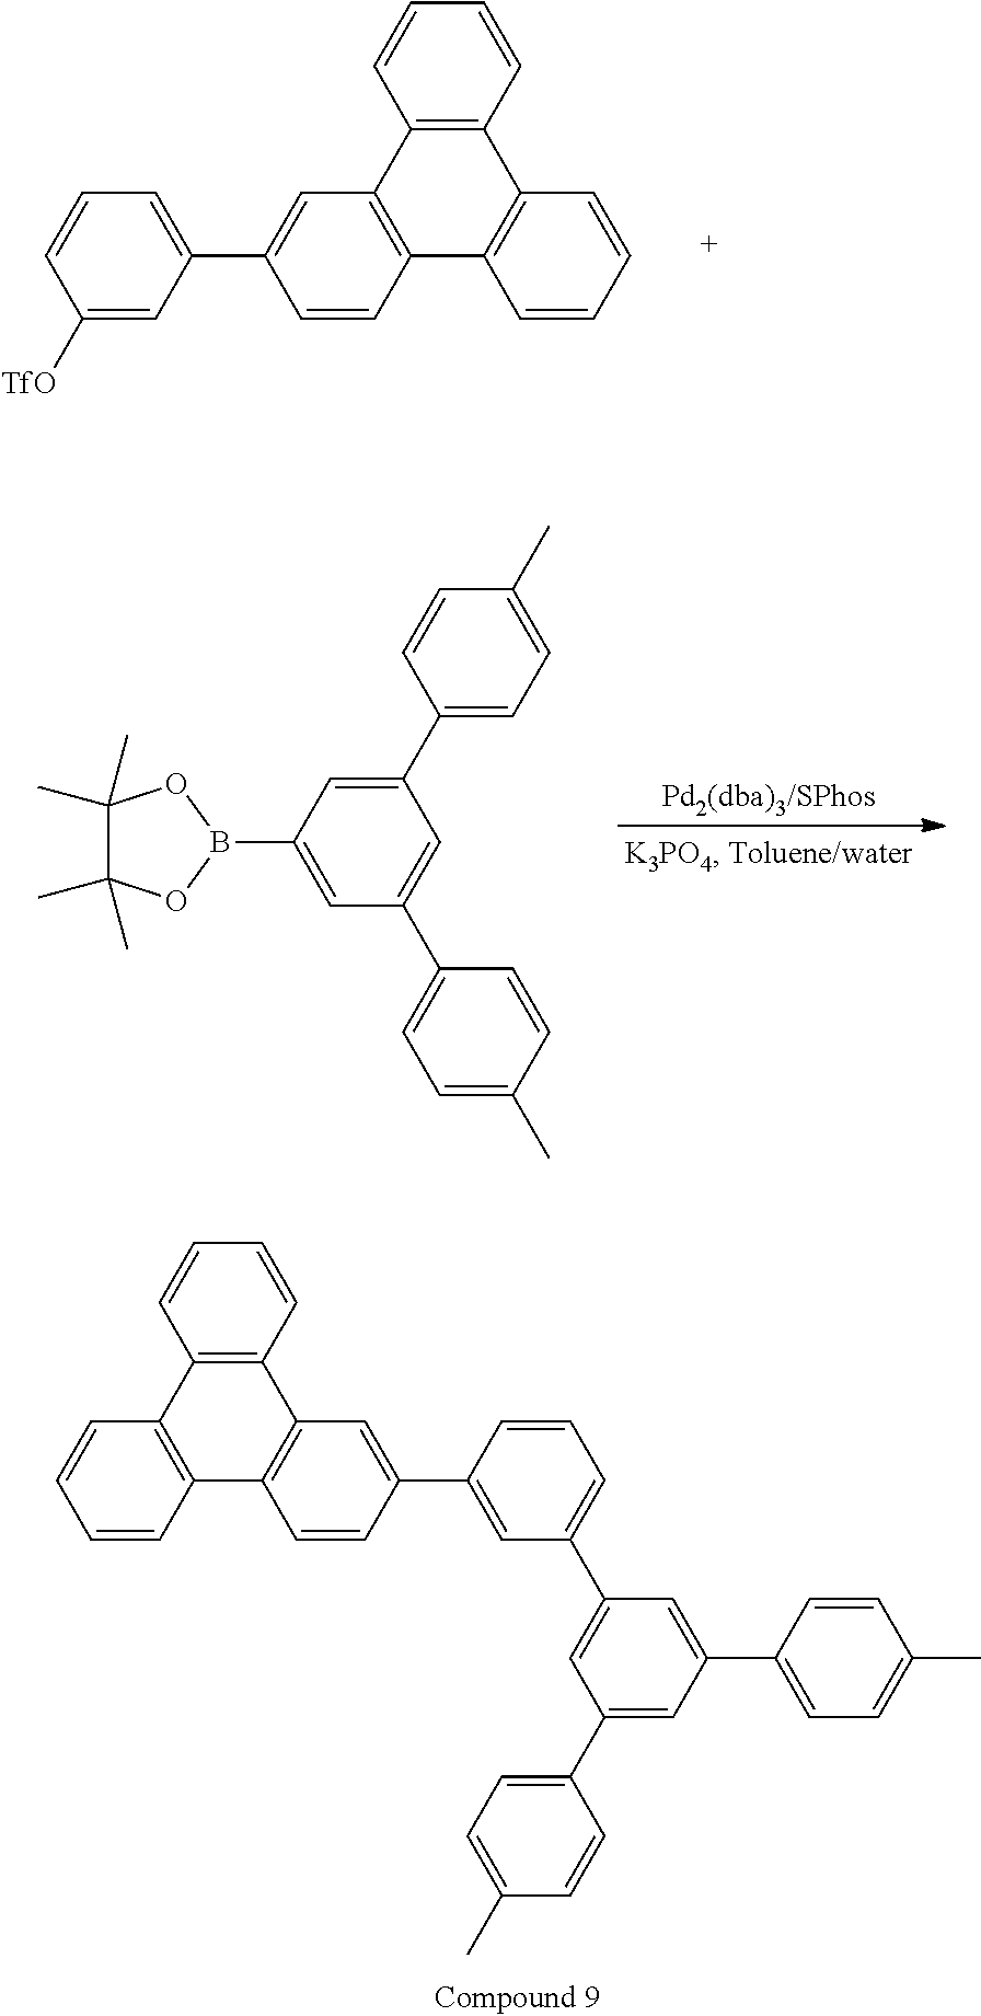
C1([TfO])=CC(C2=CC3=C(C=C2)C2=C(C4=C3C=CC=C4)C=CC=C2)=CC=C1.C1(C2=CC=C(C)C=C2)=CC(B2OC(C)(C)C(C)(C)O2)=CC(C2=CC=C(C)C=C2)=C1.C1=CC2=C(C=C1)C1=C(C3=C2C=CC=C3)C=C(C2=CC(C3=CC(C4=CC=C(C)C=C4)=CC(C4=CC=C(C)C=C4)=C3)=CC=C2)C=C1
